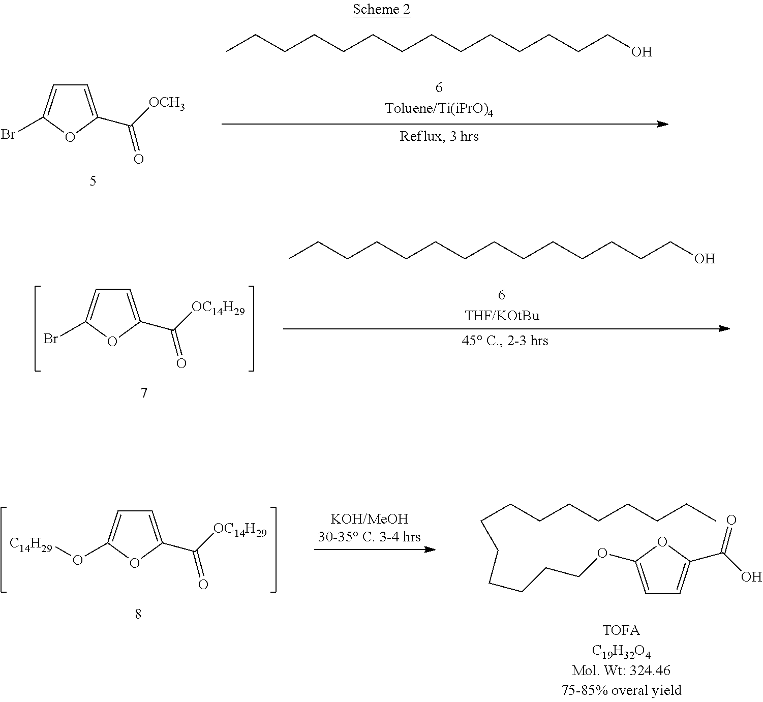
C1=C(C([OCH3])=O)OC(Br)=C1.CCCCCCCCCCCCCCO.C1=C(C([OC14H29])=O)OC(O[C14H29])=C1.C1=C(OCCCCCCCCCCCCCC)OC(C(=O)O)=C1.C1=C(C([OC14H29])=O)OC(Br)=C1.CCCCCCCCCCCCCCO
